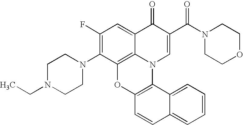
C(N1CCN(C2=C(F)C=C3C4=C2OC2=C(N4C=C(C(N4CCOCC4)=O)C3=O)C3=CC=CC=C3C=C2)CC1)C
